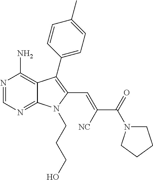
N1=CN=C2C(=C1N)C(C1=CC=C(C)C=C1)=C(C=C(C(N1CCCC1)=O)[NC])N2CCCO
